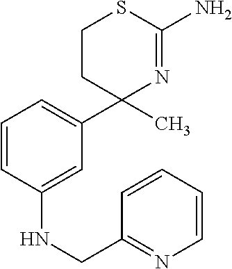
C1CC(C2=CC=CC(NCC3=NC=CC=C3)=C2)(C)N=C(N)S1
